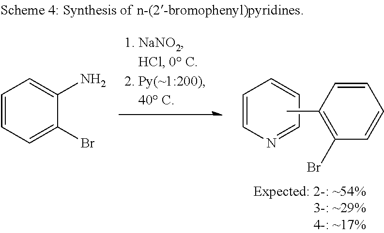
C1=CC=C(Br)C(N)=C1.C1=CN=CC=C1.CC1=C(Br)C=CC=C1
